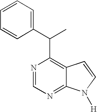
N1=CN=C2C(=C1C(C)C1=CC=CC=C1)C=CN2[H]
